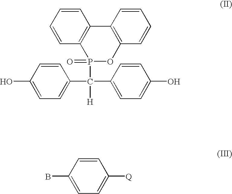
P1(=O)(C([H])(C2=CC=C(O)C=C2)C2=CC=C(O)C=C2)OC2=C(C3=C1C=CC=C3)C=CC=C2.BC1=CC=C([Q])C=C1
